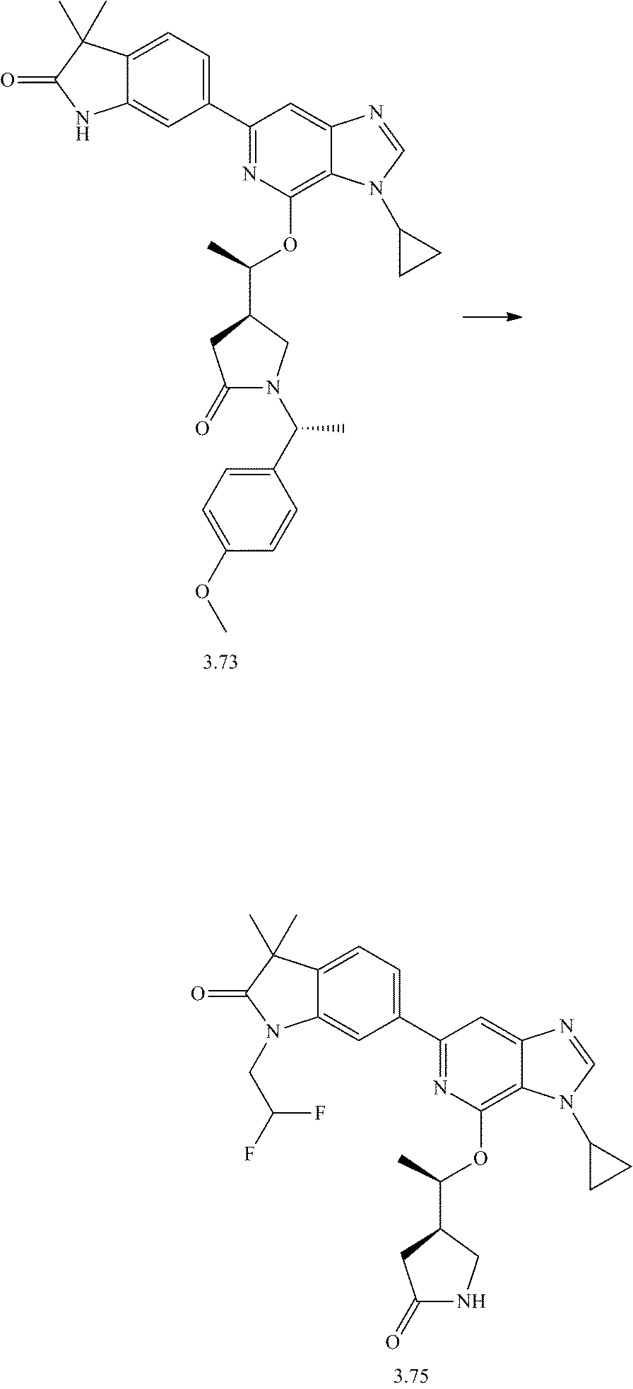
C1(C2=NC(OC(C3CC(=O)N(C(C4=CC=C(OC)C=C4)C)C3)C)=C3C(=C2)N=CN3C2CC2)=CC=C2C(=C1)NC(=O)C2(C)C.N1=C(C2=CC=C3C(=C2)N(CC(F)F)C(=O)C3(C)C)C=C2C(=C1OC(C1CC(=O)NC1)C)N(C1CC1)C=N2
